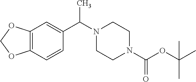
C1CN(C(C2=CC3=C(OCO3)C=C2)C)CCN1C(=O)OC(C)(C)C
